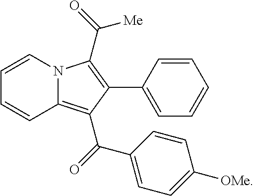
C1=CN2C(=C(C(=O)C3=CC=C([OMe])C=C3)C(C3=CC=CC=C3)=C2C(=O)[Me])C=C1
